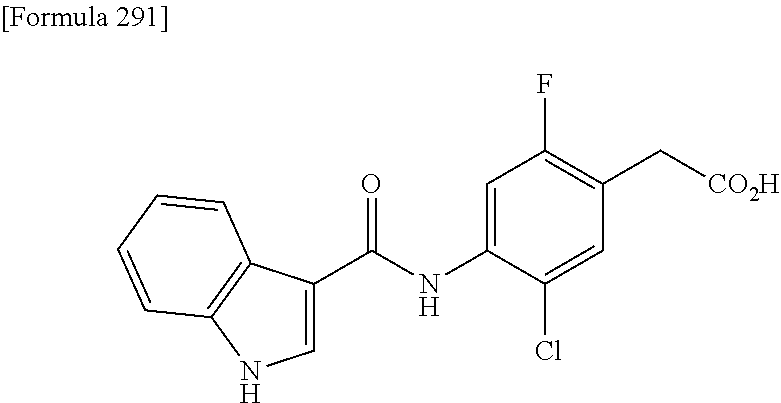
C1=C(C(=O)NC2=CC(F)=C(C[CO2H])C=C2Cl)C2=C(N1)C=CC=C2
